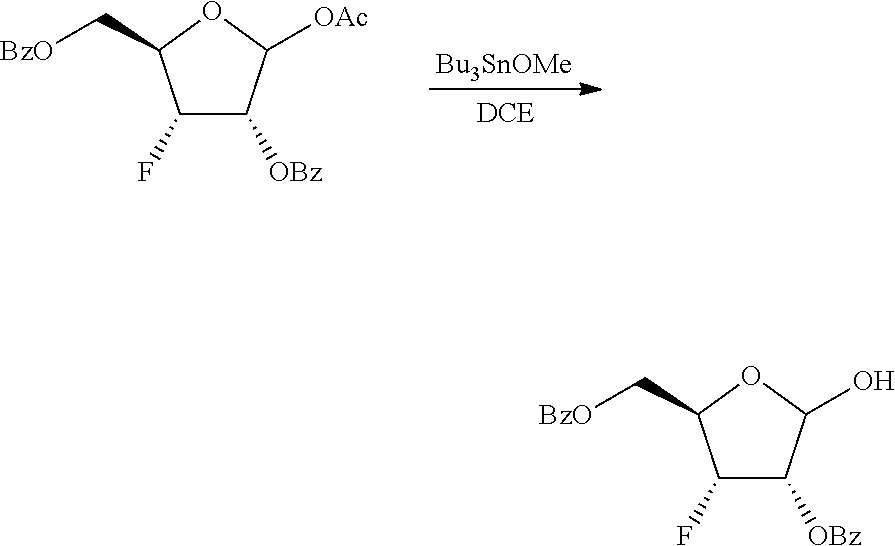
[Bu3SnOMe].C1(F)C([OBz])C([OAc])OC1C[BzO].C1(F)C([OBz])C(O)OC1C[BzO]
